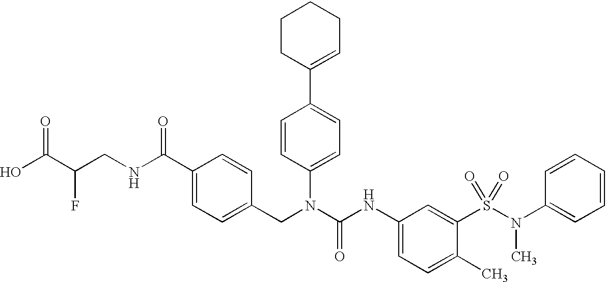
OC(C(CNC(C1=CC=C(CN(C(NC2=CC=C(C)C(S(=O)(N(C)C3=CC=CC=C3)=O)=C2)=O)C2=CC=C(C3=CCCCC3)C=C2)C=C1)=O)F)=O
